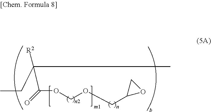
CCC(C)([R2])C(=O)OCOCC1OC1
